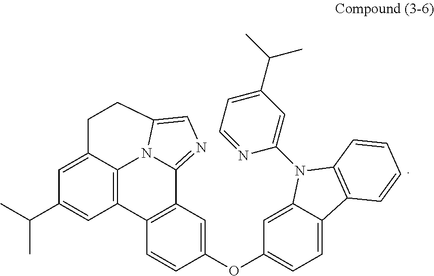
C1=C2C3=C(C=C1C(C)C)C1=C(C4=NC=C(N34)CC2)C=C(OC2=CC=C3C(=C2)N(C2=CC(C(C)C)=CC=N2)C2=C3C=CC=C2)C=C1
